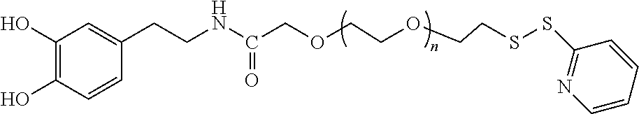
O(CCOCCSSC1=NC=CC=C1)CC(NCCC1=CC(O)=C(O)C=C1)=O
